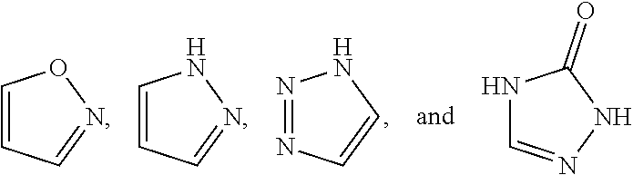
N1=NC=CN1.N1C=NNC1=O.C1=CC=NO1.C1=CC=NN1
